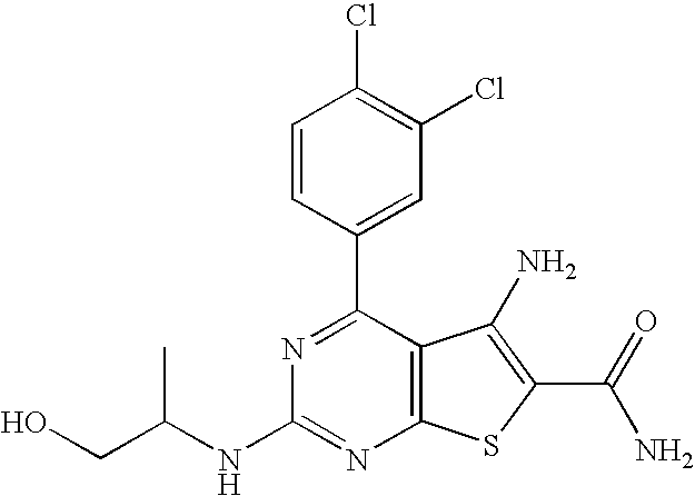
C1=CC(C2=NC(NC(CO)C)=NC3=C2C(N)=C(C(N)=O)S3)=CC(Cl)=C1Cl
